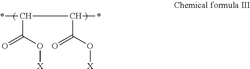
*C(C(*)C(O[X])=O)C(O[X])=O
